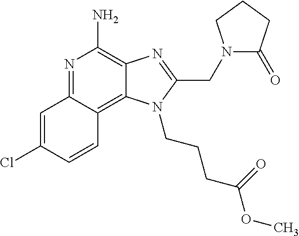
C1=C(Cl)C=CC2=C3C(=C(N)N=C12)N=C(CN1C(=O)CCC1)N3CCCC(=O)OC
